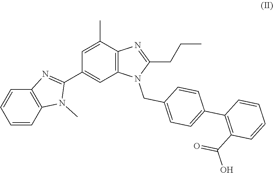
C1=CC2=C(C=C1)N(C)C(C1=CC3=C(C(C)=C1)N=C(CCC)N3CC1=CC=C(C3=C(C(O)=O)C=CC=C3)C=C1)=N2
